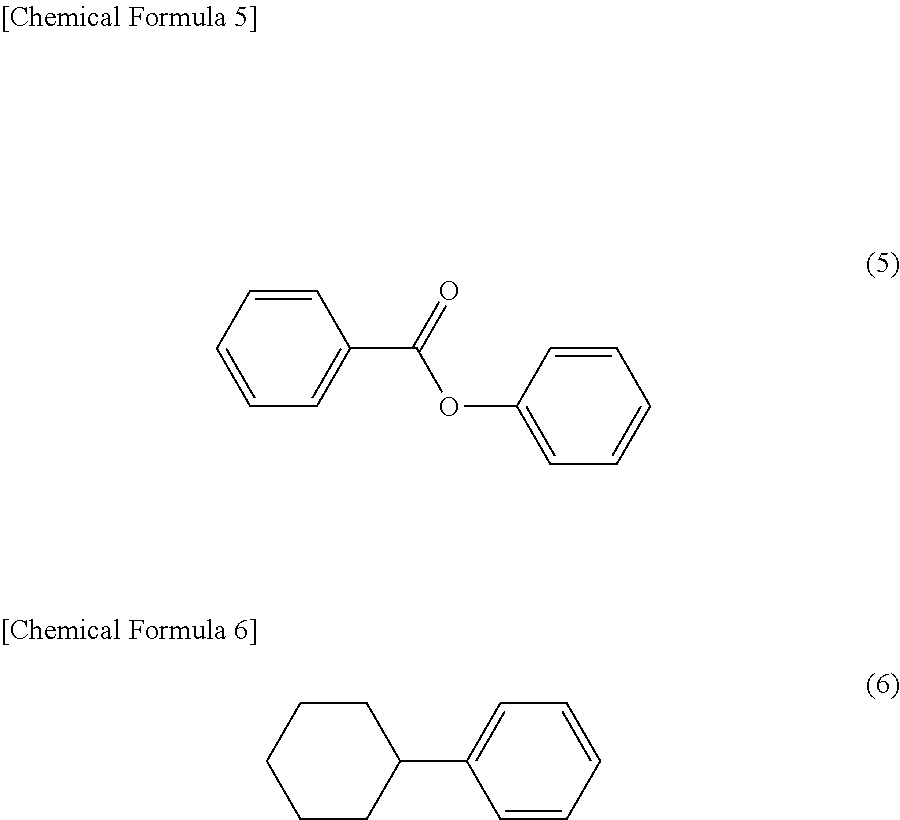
C1=CC=CC=C1C(=O)OC1=CC=CC=C1.C1=CC=CC=C1C1CCCCC1
